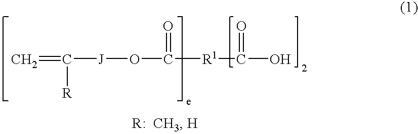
C=C([J]OC([R1]C(O)=O)=O)[R]
